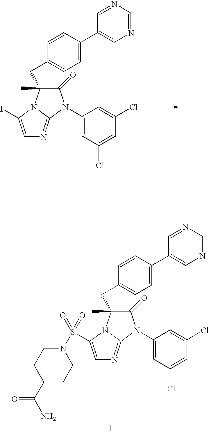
C1(=O)C(C)(CC2=CC=C(C3=CN=CN=C3)C=C2)N2C(=NC=C2I)N1C1=CC(Cl)=CC(Cl)=C1.C1(=O)C(C)(CC2=CC=C(C3=CN=CN=C3)C=C2)N2C(=NC=C2S(=O)(=O)N2CCC(C(N)=O)CC2)N1C1=CC(Cl)=CC(Cl)=C1
